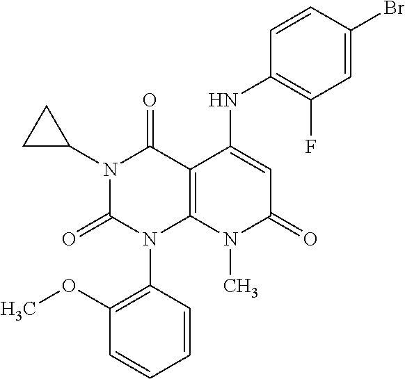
C1=CC(N2C3=C(C(=O)N(C4CC4)C2=O)C(NC2=C(F)C=C(Br)C=C2)=CC(=O)N3C)=C(OC)C=C1
